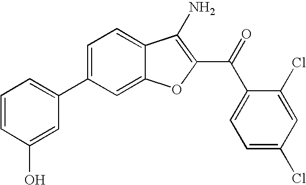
C1=CC(O)=CC(C2=CC=C3C(=C2)OC(C(C2=CC=C(Cl)C=C2Cl)=O)=C3N)=C1
